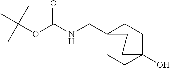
C(NC(=O)OC(C)(C)C)C12CCC(O)(CC1)CC2
